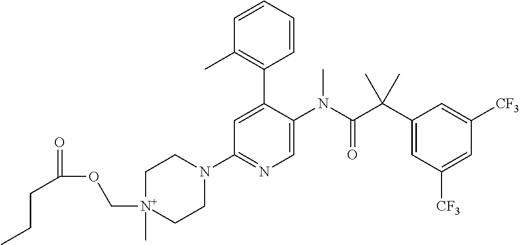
C1[N+](COC(=O)CCC)(C)CCN(C2=NC=C(N(C(C(C3=CC([CF3])=CC([CF3])=C3)(C)C)=O)C)C(C3=C(C)C=CC=C3)=C2)C1
